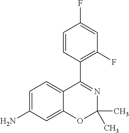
C1=CC(C2=NC(C)(C)OC3=CC(N)=CC=C23)=C(F)C=C1F
